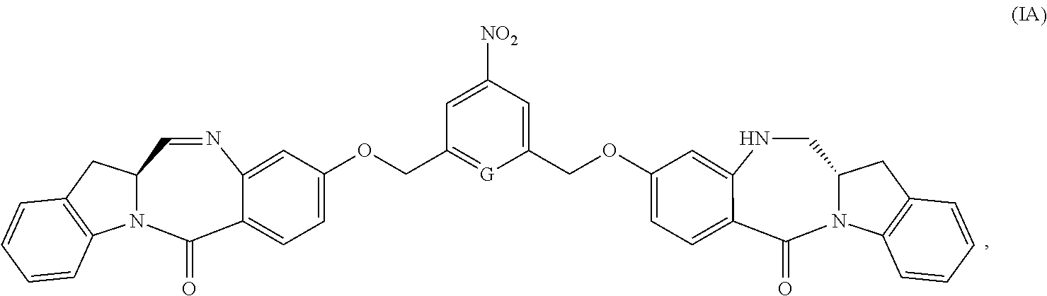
N1CC2N(C(=O)C3=CC=C(OCC4=CC([NO2])=CC(COC5=CC=C6C(=O)N7C(C=NC6=C5)CC5=C7C=CC=C5)=[G]4)C=C13)C1=C(C2)C=CC=C1
